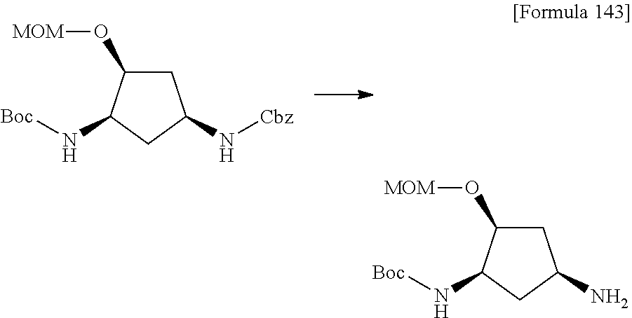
C1C(O[MOM])C(N[Boc])CC1N[Cbz].C1C(O[MOM])C(N[Boc])CC1N
